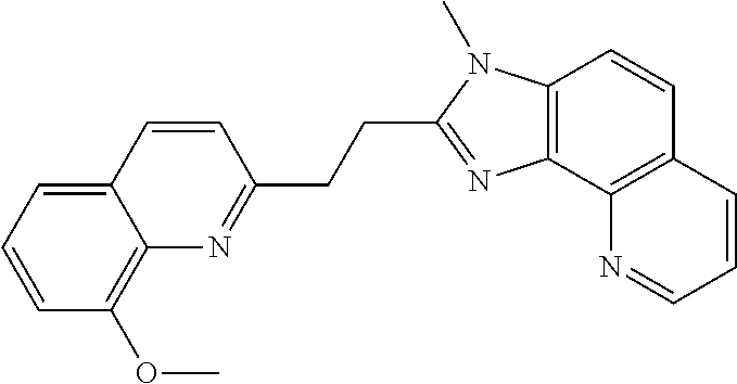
C1=CC=C2C(=C1OC)N=C(CCC1=NC3=C(N1C)C=CC1=C3N=CC=C1)C=C2
